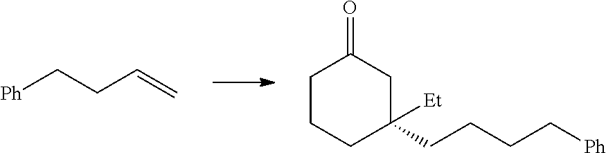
C(CC=C)[Ph].C1CCC(CCCC[Ph])([Et])CC1=O
